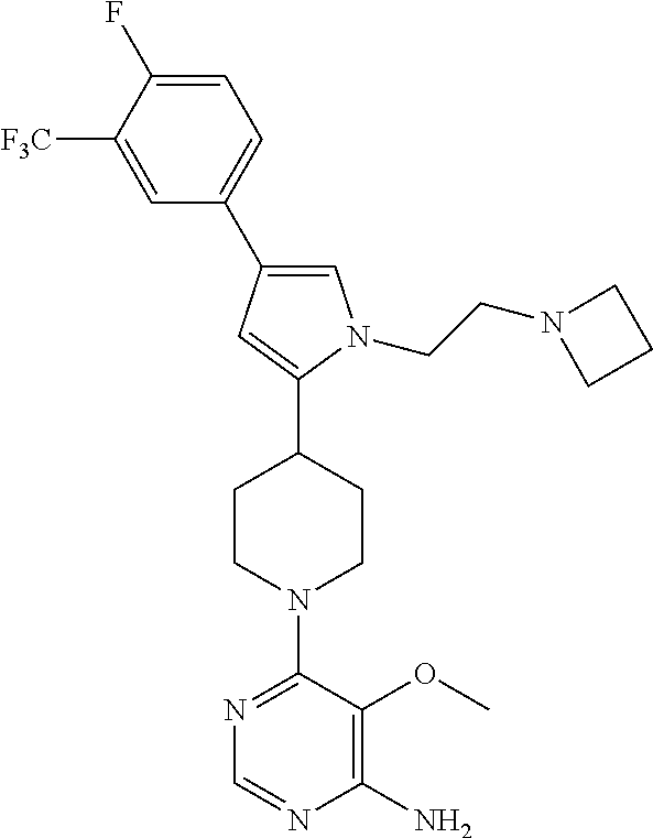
C1=C(C2=CC=C(F)C([F3C])=C2)C=C(C2CCN(C3=NC=NC(N)=C3OC)CC2)N1CCN1CCC1
